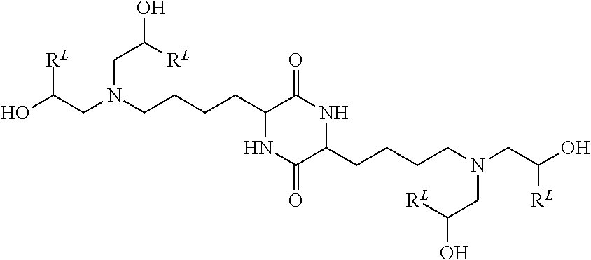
C1(CCCCN(CC([RL])O)CC([RL])O)NC(=O)C(CCCCN(CC([RL])O)CC([RL])O)NC1=O
